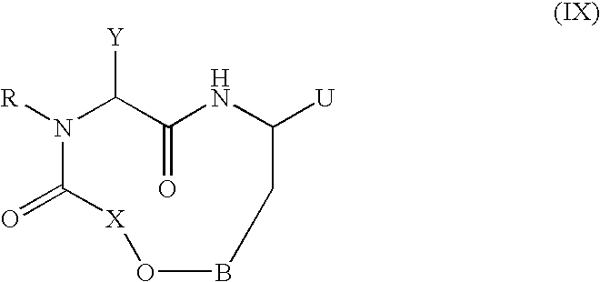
[U]C1NC(=O)C([Y])N([R])C(=O)[X]OBC1
